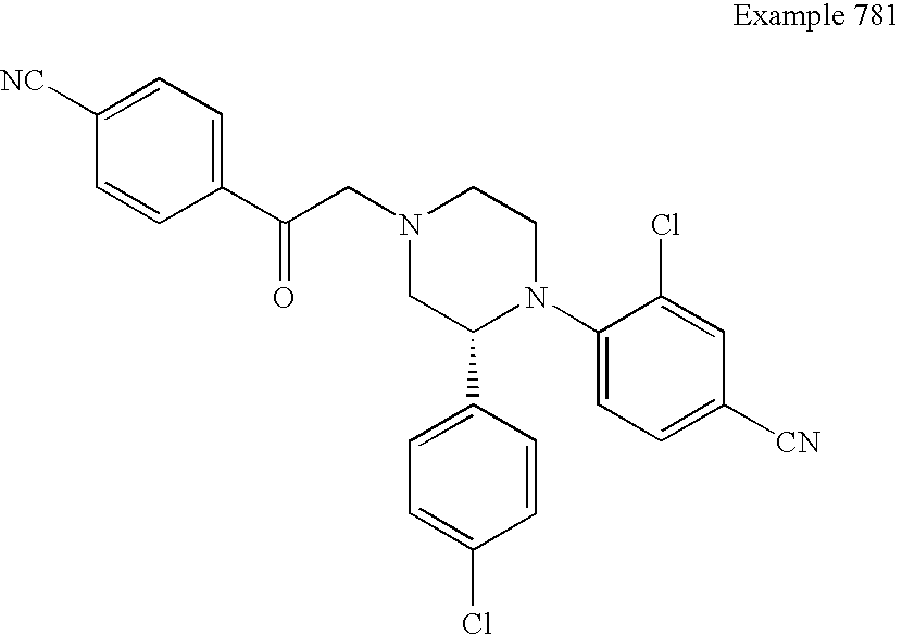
C1(C(CN2CC(C3=CC=C(Cl)C=C3)N(C3=CC=C([CN])C=C3Cl)CC2)=O)=CC=C([NC])C=C1
